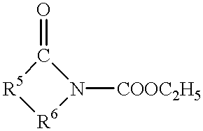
N1([COOC2H5])C(=O)[R5][R6]1
